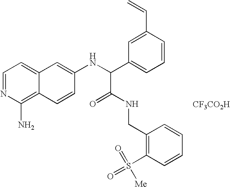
C1=NC(N)=C2C(=C1)C=C(NC(C1=CC=CC(C=C)=C1)C(NCC1=C(S(=O)(=O)[Me])C=CC=C1)=O)C=C2.[CF3CO2H]
